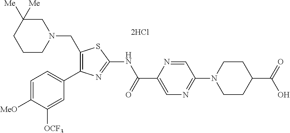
C1(CN2CC([Me])([Me])CCC2)=C(C2=CC=C([MeO])C([OCF3])=C2)N=C(NC(C2=CN=C(N3CCC(C(=O)O)CC3)C=N2)=O)S1
